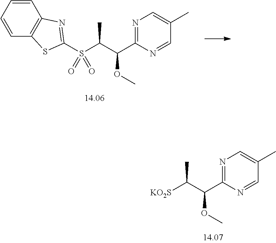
N1=C(C(C(S(C2=NC3=C(S2)C=CC=C3)(=O)=O)C)OC)N=CC(C)=C1.N1=C(C(C([KO2S])C)OC)N=CC(C)=C1
